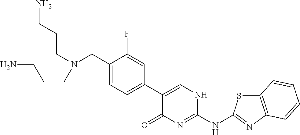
C1(CN(CCCN)CCCN)=CC=C(C2=CNC(NC3=NC4=C(S3)C=CC=C4)=NC2=O)C=C1F
